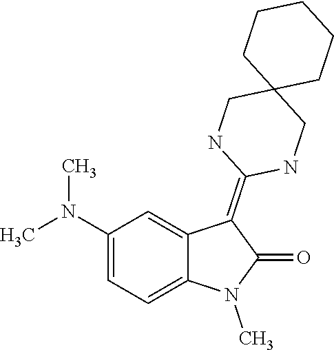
N1(C)C(=O)C(=C2NCC3(CN2)CCCCC3)C2=CC(N(C)C)=CC=C12
